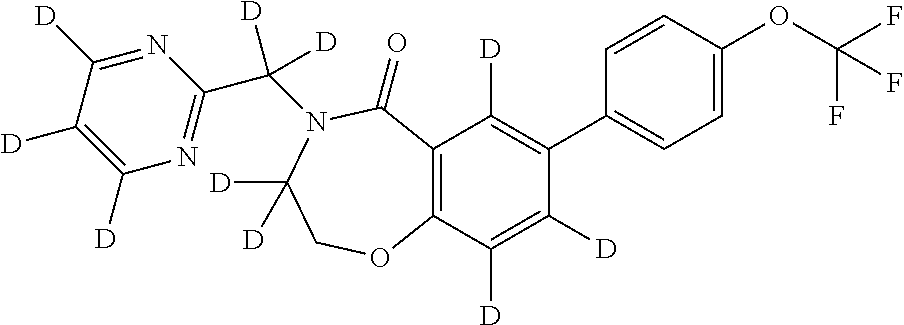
C12=C(C([D])=C([D])C(C3=CC=C(OC(F)(F)F)C=C3)=C1[D])OCC([D])([D])N(C(C1=NC([D])=C([D])C([D])=N1)([D])[D])C2=O
